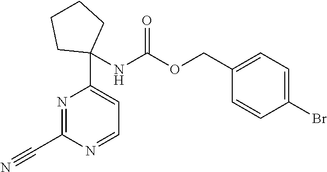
N1=C(C#N)N=CC=C1C1(NC(OCC2=CC=C(Br)C=C2)=O)CCCC1
